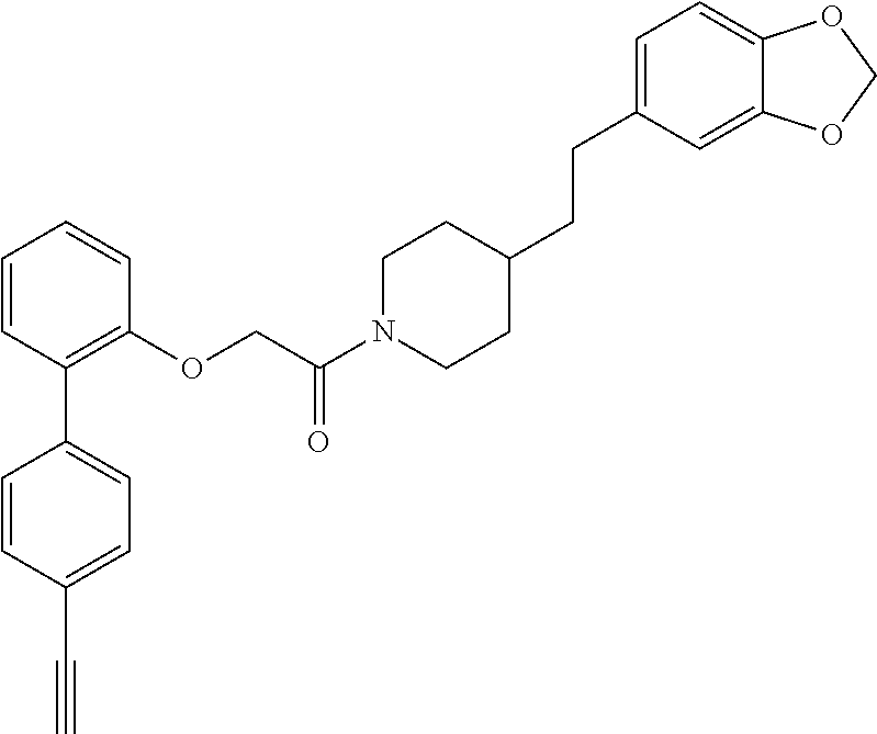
C1=CC(C2=CC=C(C#C)C=C2)=C(OCC(N2CCC(CCC3=CC=C4C(=C3)OCO4)CC2)=O)C=C1
